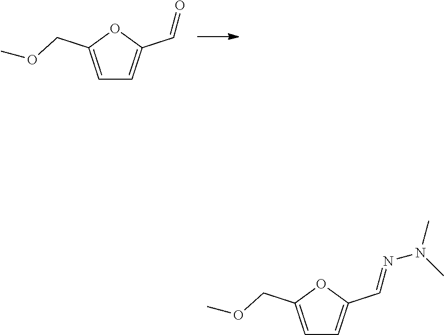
C1=C(COC)OC(C=O)=C1.C1=C(COC)OC(C=NN(C)C)=C1
